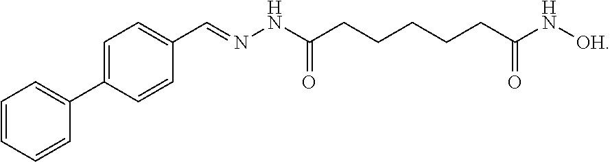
N(=CC1=CC=C(C2=CC=CC=C2)C=C1)NC(CCCCCC(N[OH])=O)=O
